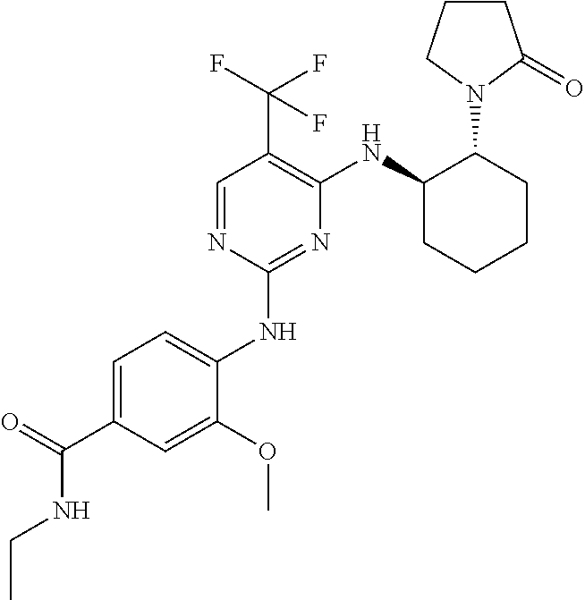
C1(NC2=CC=C(C(=O)NCC)C=C2OC)=NC(NC2CCCCC2N2C(=O)CCC2)=C(C(F)(F)F)C=N1
